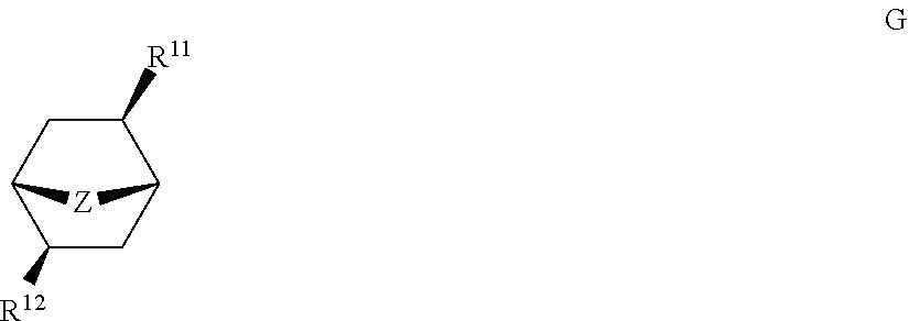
C1([R12])CC2C([R11])CC1[Z]2
